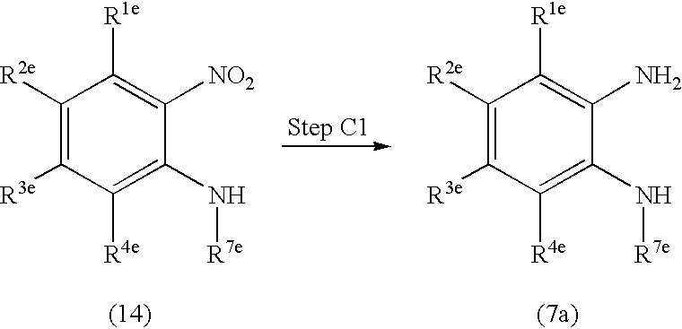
C1([R2e])=C([R3e])C([R4e])=C(N[R7e])C([NO2])=C1[R1e].C1([R2e])=C([R3e])C([R4e])=C(N[R7e])C(N)=C1[R1e]
